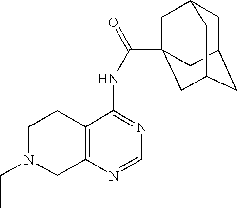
C1N(CC)CC2=C(C1)C(NC(=O)C13CC4CC(CC(C1)C4)C3)=NC=N2
